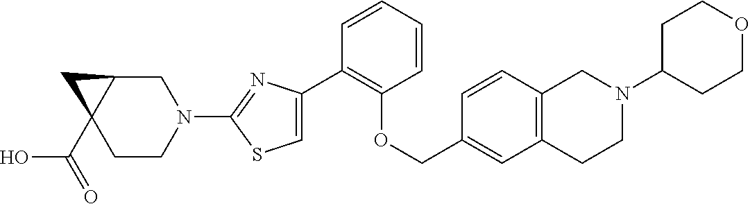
C1(C2=CSC(N3CC4C(C(=O)O)(CC3)C4)=N2)=C(OCC2=CC3=C(C=C2)CN(C2CCOCC2)CC3)C=CC=C1
